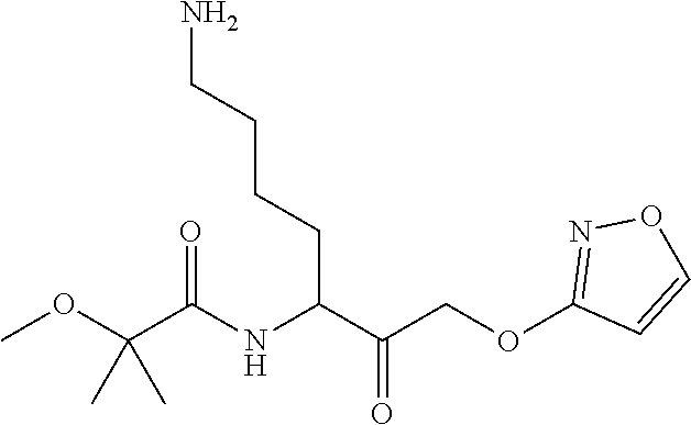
COC(C(NC(C(COC1=NOC=C1)=O)CCCCN)=O)(C)C
